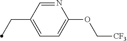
CCC1=CC=C(OC[CF3])N=C1
